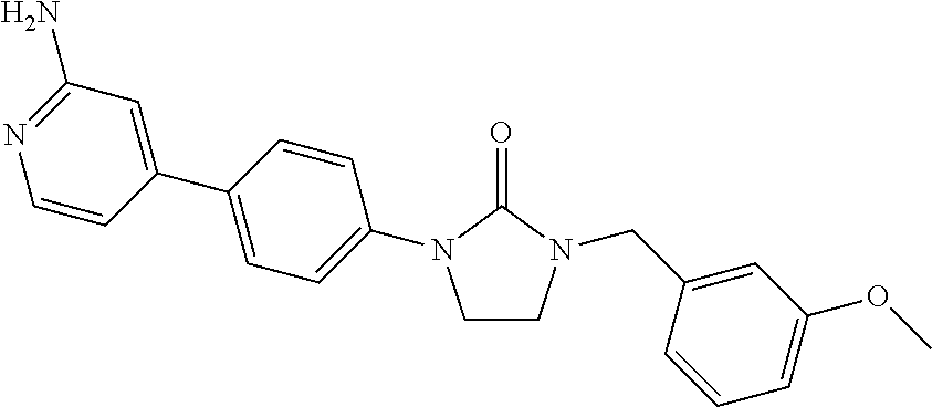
C1CN(CC2=CC(OC)=CC=C2)C(=O)N1C1=CC=C(C2=CC(N)=NC=C2)C=C1
